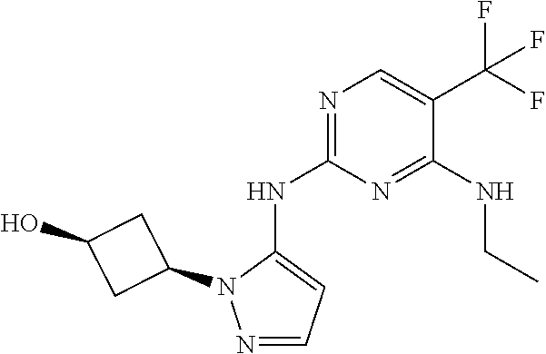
C1=NN(C2CC(O)C2)C(NC2=NC=C(C(F)(F)F)C(NCC)=N2)=C1
